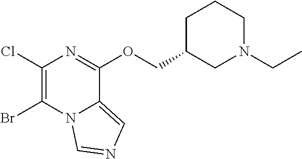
ClC1=C(Br)N2C(=CN=C2)C(OCC2CN(CC)CCC2)=N1
